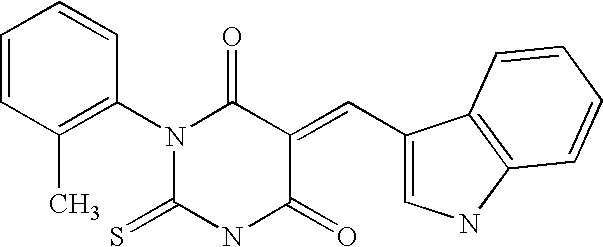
S=C1NC(=O)C(=CC2=CNC3=C2C=CC=C3)C(=O)N1C1=C(C)C=CC=C1
